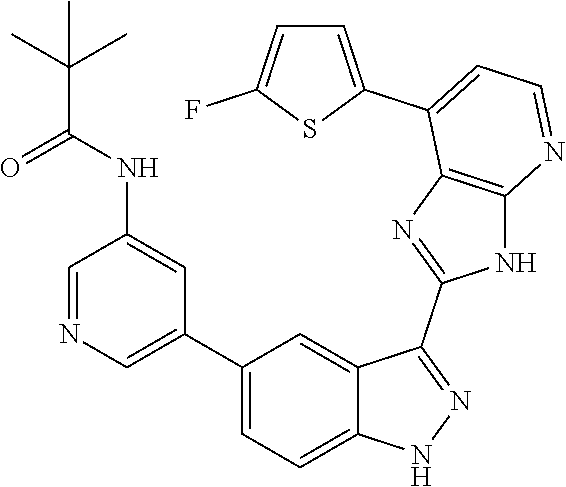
C1=NC=C(C2=CC=C3C(=C2)C(C2=NC4=C(N2)N=CC=C4C2=CC=C(F)S2)=NN3)C=C1NC(C(C)(C)C)=O
